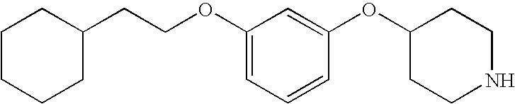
C1=CC=C(OCCC2CCCCC2)C=C1OC1CCNCC1
